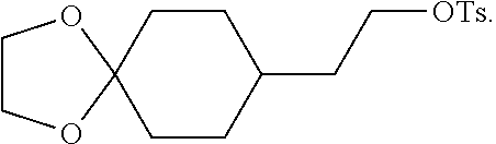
C1COC2(O1)CCC(CC[OTs])CC2
